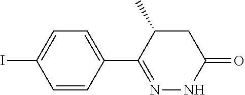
C1(I)=CC=C(C2=NNC(=O)CC2C)C=C1
